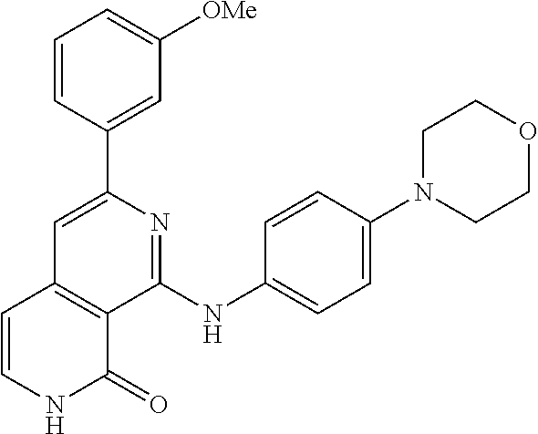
C1(C2=CC3=C(C(NC4=CC=C(N5CCOCC5)C=C4)=N2)C(=O)NC=C3)=CC([OMe])=CC=C1
